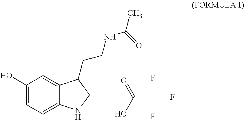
C1(O)=CC=C2C(=C1)C(CCNC(C)=O)CN2.C(C(F)(F)F)(O)=O
